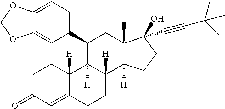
C1(C2C3([H])C([H])(C4([H])C(C)(C2)C(O)(C#CC(C)(C)C)CC4)CCC2=CC(=O)CCC32[H])=CC=C2C(=C1)OCO2
